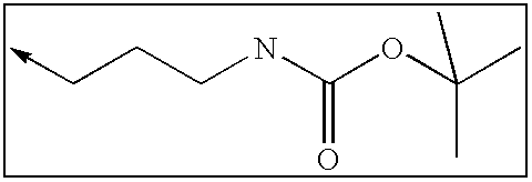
C(CNC(OC(C)(C)C)=O)C->C
